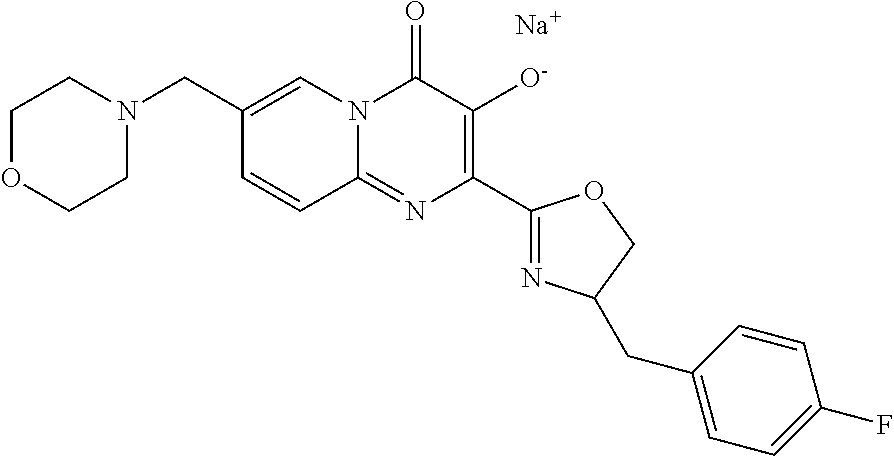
N1(CC2=CN3C(=NC(C4=NC(CC5=CC=C(F)C=C5)CO4)=C([O-])C3=O)C=C2)CCOCC1.[Na]
